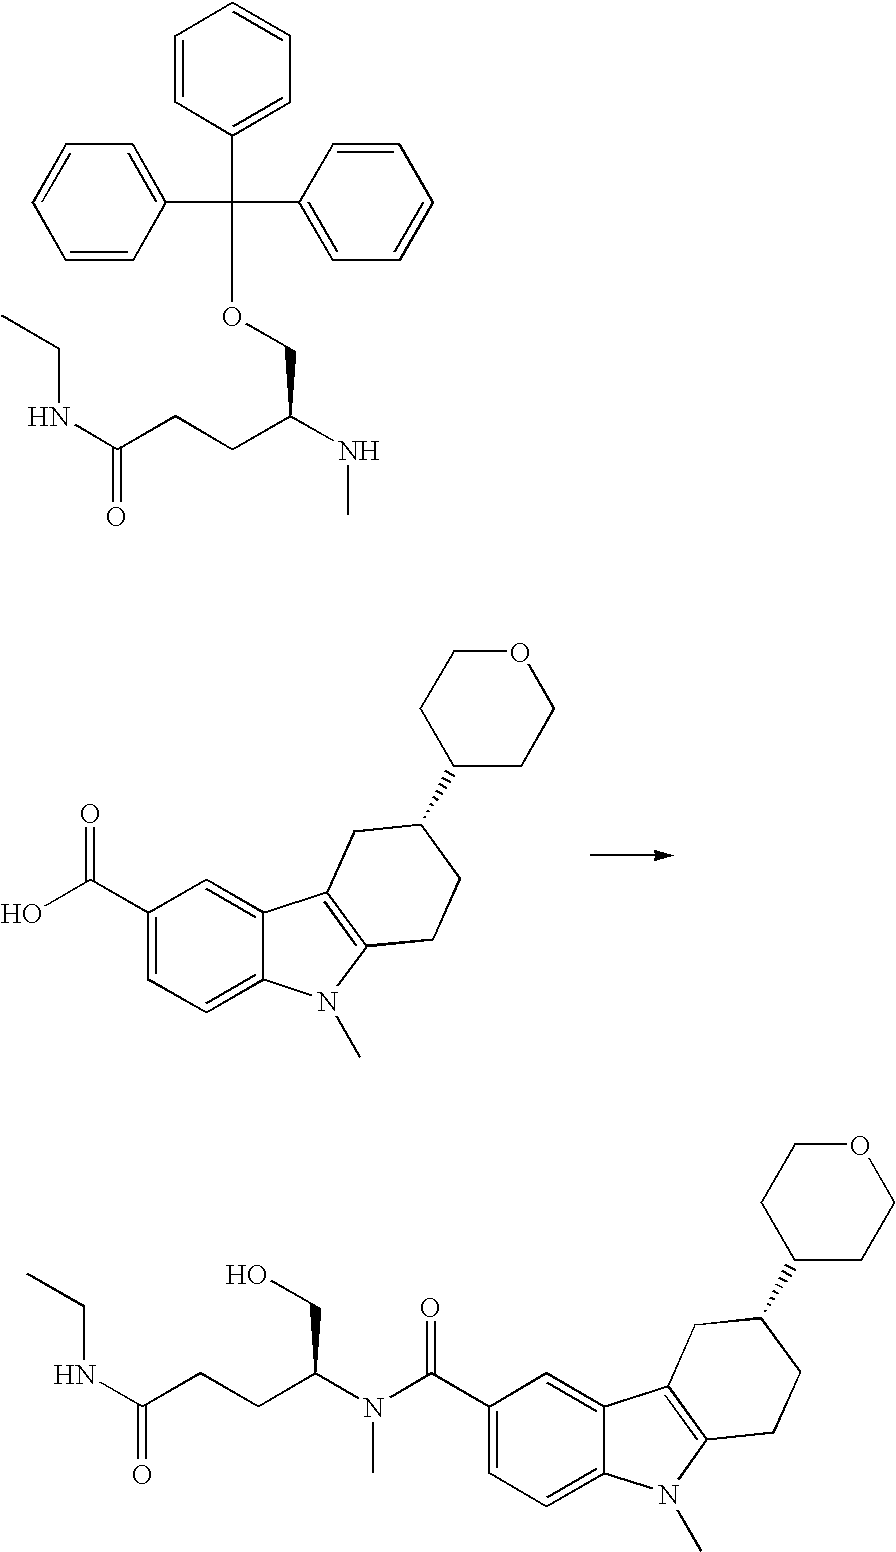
C1(C(=O)O)=CC=C2C(=C1)C1=C(N2C)CCC(C2CCOCC2)C1.C(NC(=O)CCC(NC)COC(C1=CC=CC=C1)(C1=CC=CC=C1)C1=CC=CC=C1)C.C1(C(=O)N(C)C(CO)CCC(=O)NCC)=CC=C2C(=C1)C1=C(N2C)CCC(C2CCOCC2)C1
